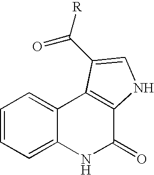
C1=CC=C2C(=C1)C1=C(C(=O)N2)NC=C1C([R])=O
